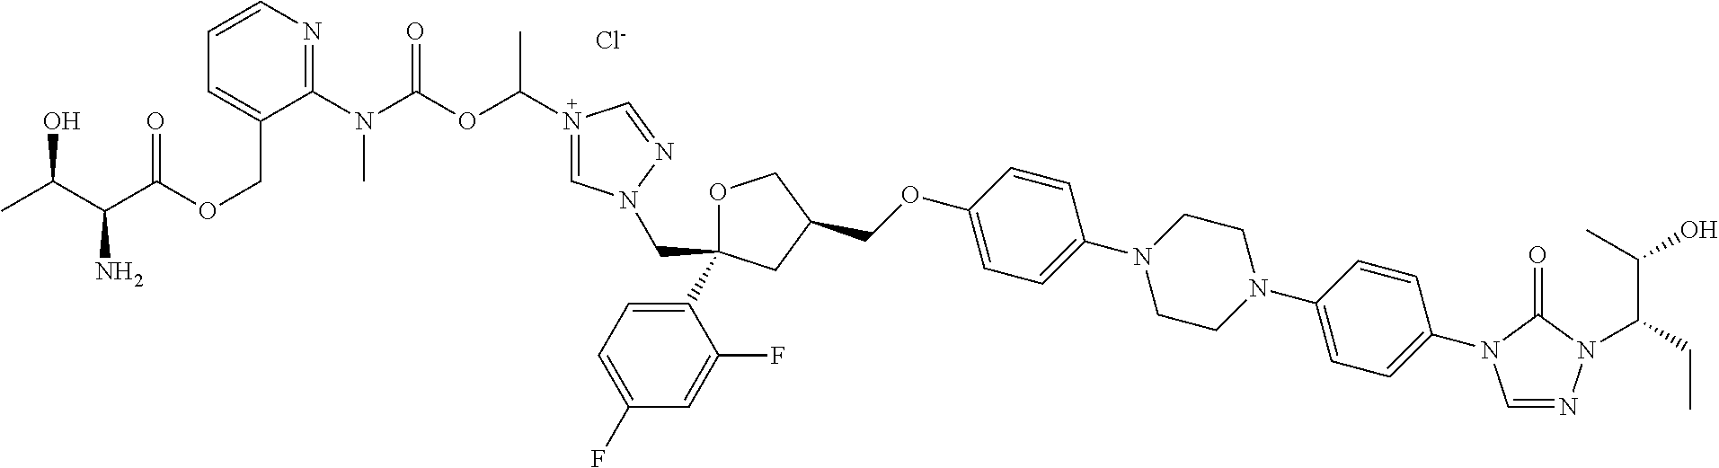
[Cl-].C1OC(C2=CC=C(F)C=C2F)(CN2C=N(C(OC(N(C3=NC=CC=C3COC(C(C(C)O)N)=O)C)=O)C)C=N2)CC1COC1=CC=C(N2CCN(C3=CC=C(N4C=NN(C(CC)C(C)O)C4=O)C=C3)CC2)C=C1
